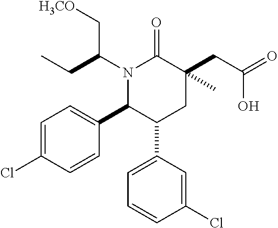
N1(C(C[H3CO])CC)C(C2=CC=C(Cl)C=C2)C(C2=CC=CC(Cl)=C2)CC(C)(CC(O)=O)C1=O
